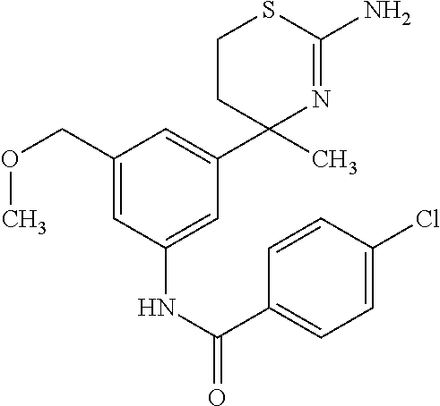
C1(COC)=CC(NC(=O)C2=CC=C(Cl)C=C2)=CC(C2(C)N=C(N)SCC2)=C1
